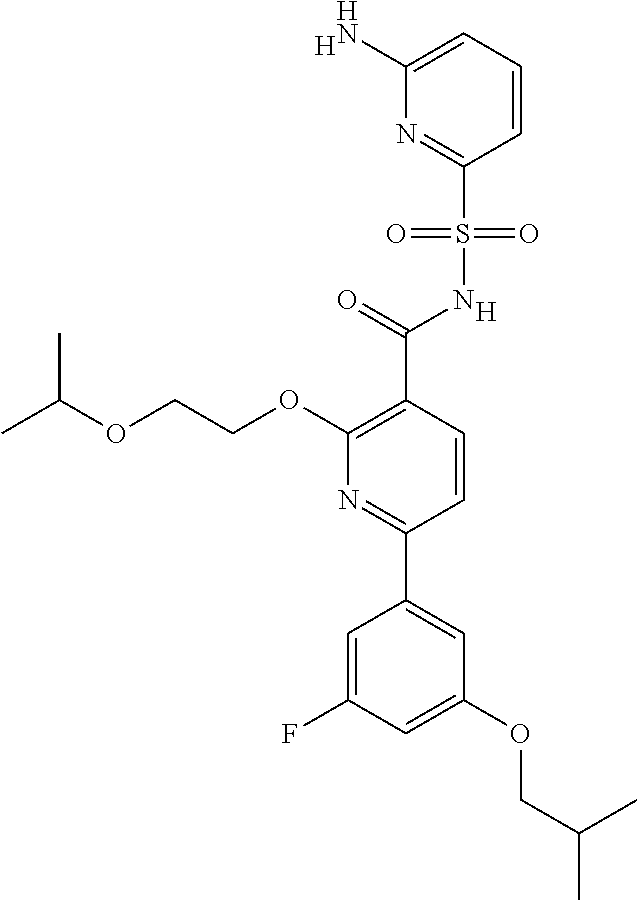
[H].C1(C(=O)NS(C2=NC(N)=CC=C2)(=O)=O)=C(OCCOC(C)C)N=C(C2=CC(OCC(C)C)=CC(F)=C2)C=C1.[H]
